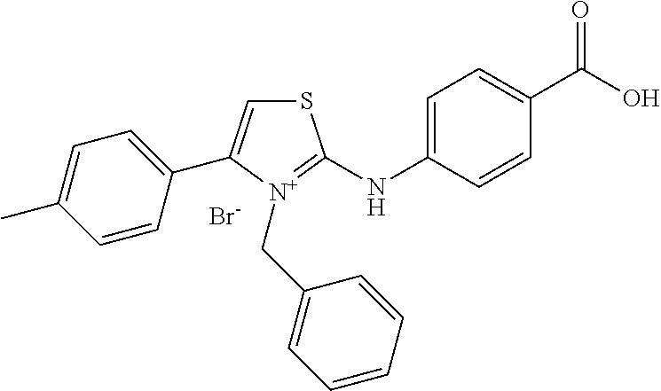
S1C=C(C2=CC=C(C)C=C2)[N+](CC2=CC=CC=C2)=C1NC1=CC=C(C(O)=O)C=C1.[Br-]
